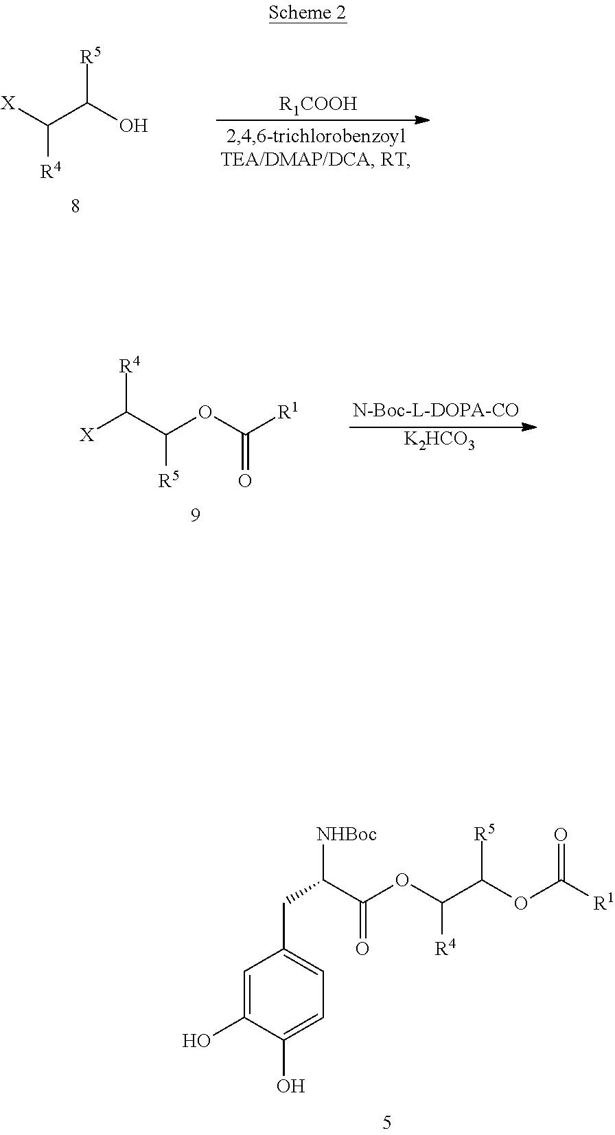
C1=C(O)C(O)=CC=C1CC(C(=O)OC(C(OC([R1])=O)[R5])[R4])[NHBoc].[R1COOH].C([R4])([X])C(O)[R5].[X]C(C(OC([R1])=O)[R5])[R4].[K2HCO3]
